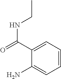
NC1=CC=CC=C1C(=O)NCC
